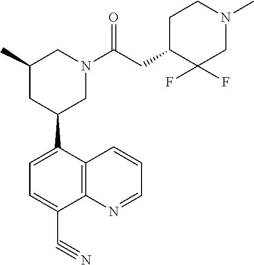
C1=C(C2CN(C(CC3C(F)(F)CN(C)CC3)=O)CC(C)C2)C2=C(C(C#N)=C1)N=CC=C2
